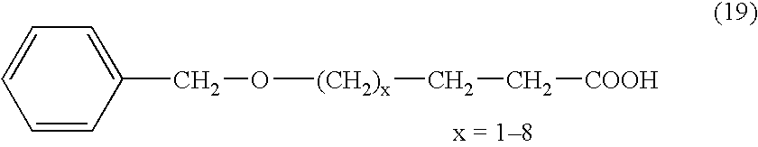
C1=CC(CO[(CH2)x]CC[COOH])=CC=C1
